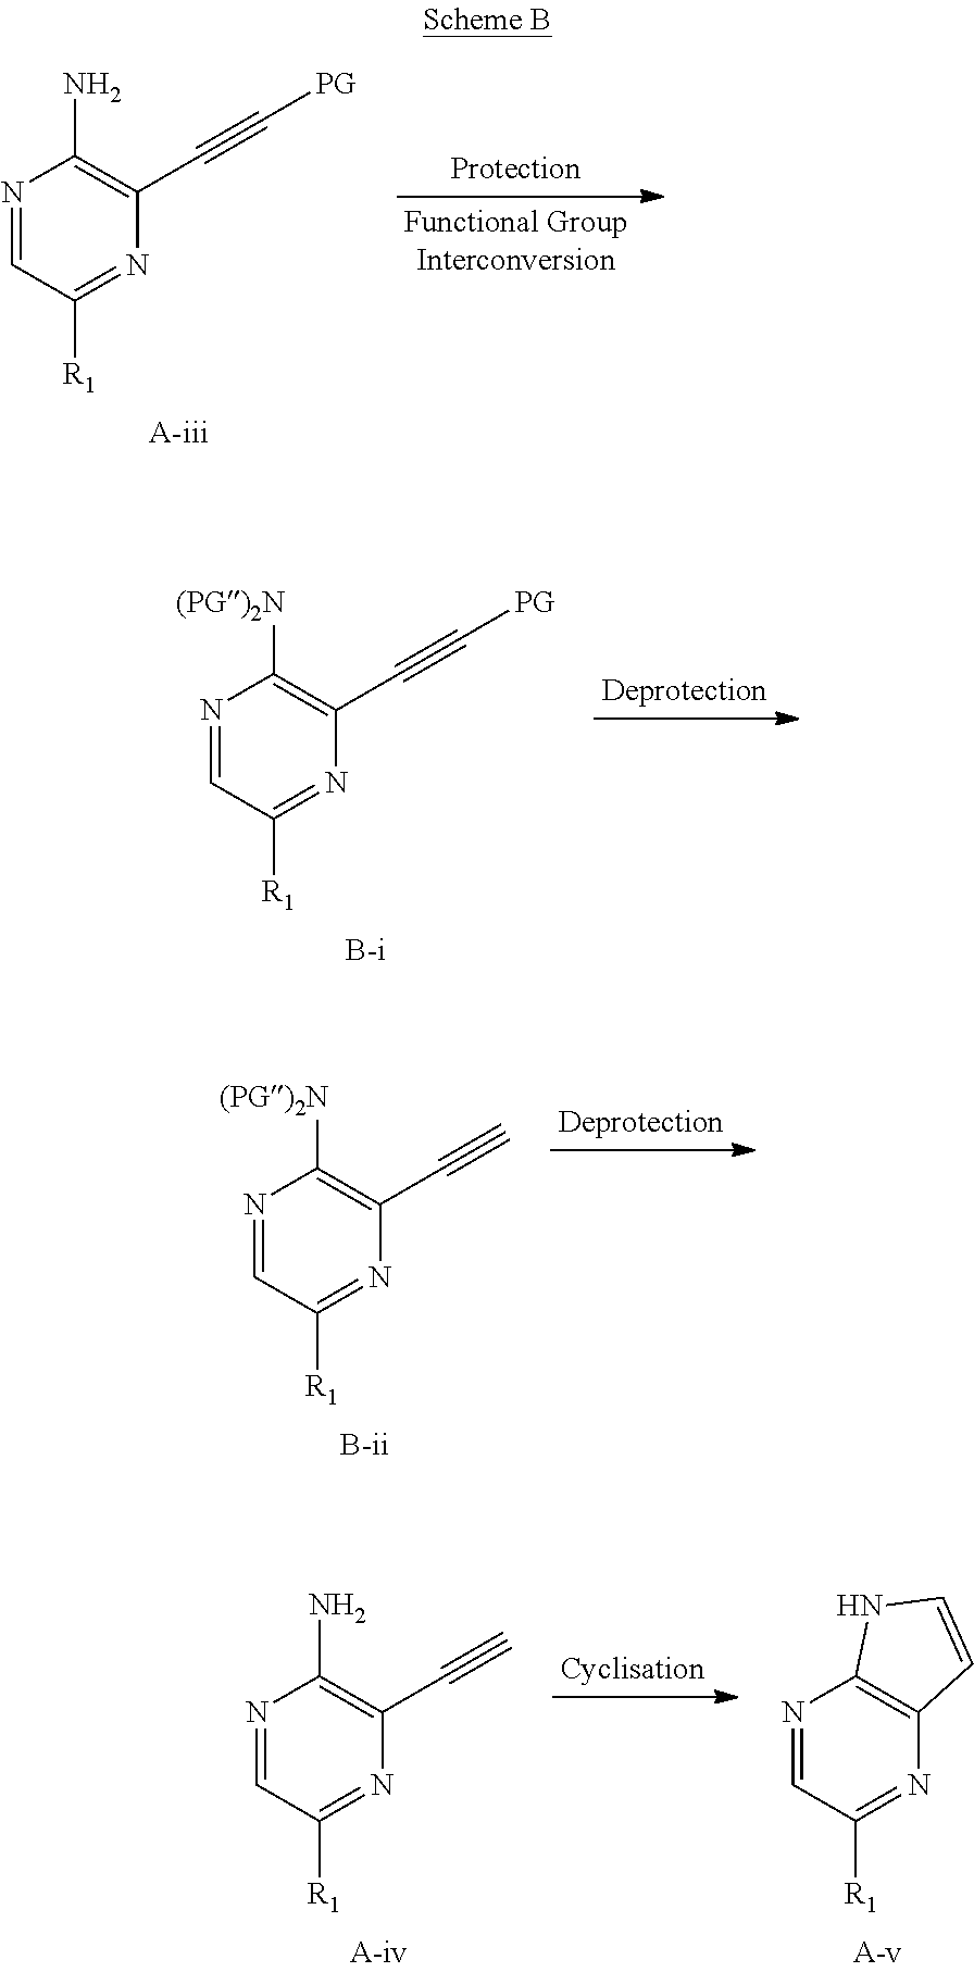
N1=CC([R1])=NC(C#C[PG])=C1N.N1=CC([R1])=NC(C#C[PG])=C1[(PG)2N].N1=CC([R1])=NC(C#C)=C1[(PG)2N].N1=CC([R1])=NC(C#C)=C1N.N1=CC([R1])=NC2=C1NC=C2
